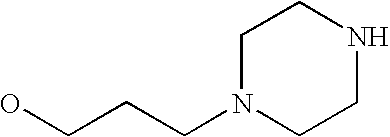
OCCCN1CCNCC1
